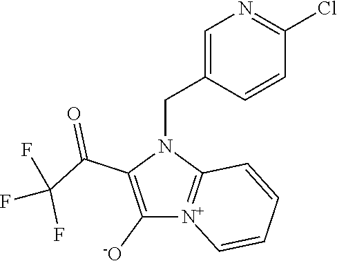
C1([-O])=C(C(C(F)(F)F)=O)N(CC2=CN=C(Cl)C=C2)C2=[N+]1C=CC=C2
